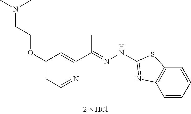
C1=NC(C(=NNC2=NC3=C(C=CC=C3)S2)C)=CC(OCCN(C)C)=C1
